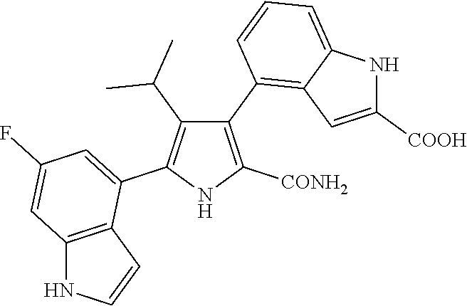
C1(C2=C3C(=CC=C2)NC([COOH])=C3)=C([CONH2])NC(C2=CC(F)=CC3=C2C=CN3)=C1C(C)C
